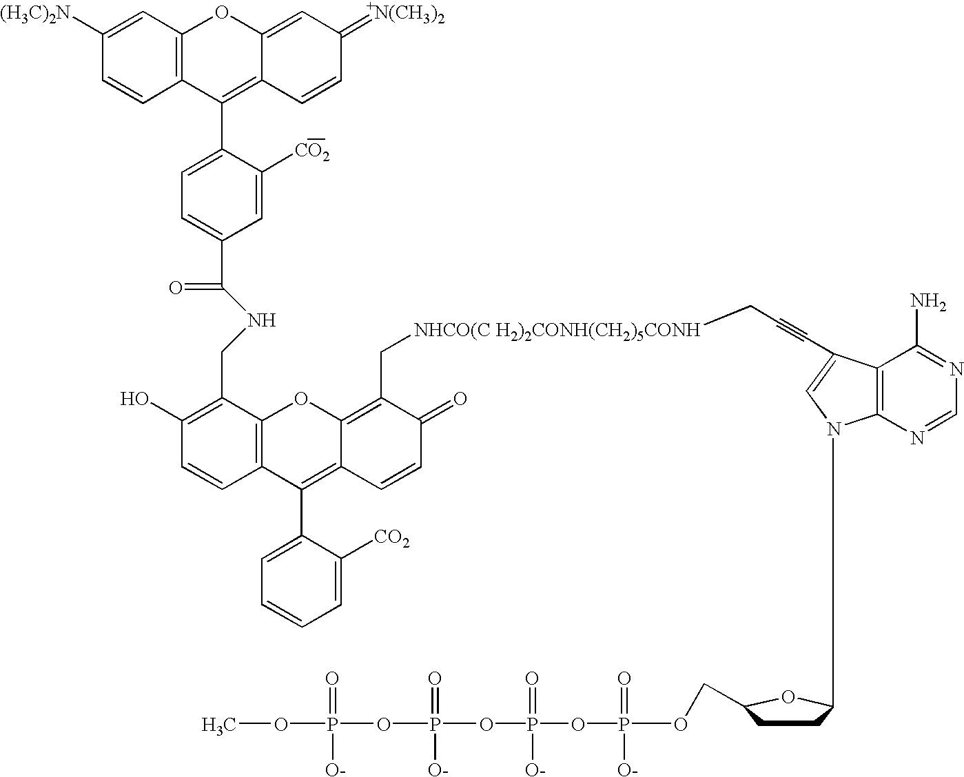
C1([(H3C)2N])=CC2=C(C=C1)C(C1=CC=C(C(=O)NCC3=C(O)C=CC4=C3OC3=C(C[NHCO(C H2)2CONH(CH2)5CONH]CC#CC5=CN(C6CCC(COP(OP(OP(OP(OC)(=O)[O-])(=O)[O-])(=O)[O-])(=O)[O-])O6)C6=C5C(N)=NC=N6)C(=O)C=CC3=C4C3=CC=CC=C3[CO2])C=C1[CO2])=C1C(=CC(=[+N(CH3)2])C=C1)O2
